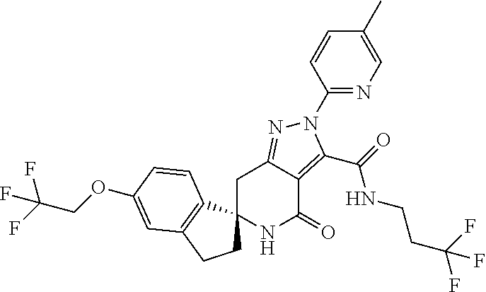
C1C2=NN(C3=NC=C(C)C=C3)C(C(=O)NCCC(F)(F)F)=C2C(=O)NC12CCC1=C2C=CC(OCC(F)(F)F)=C1
